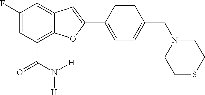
C1(F)=CC(C(=O)N([H])[H])=C2C(=C1)C=C(C1=CC=C(CN3CCSCC3)C=C1)O2
